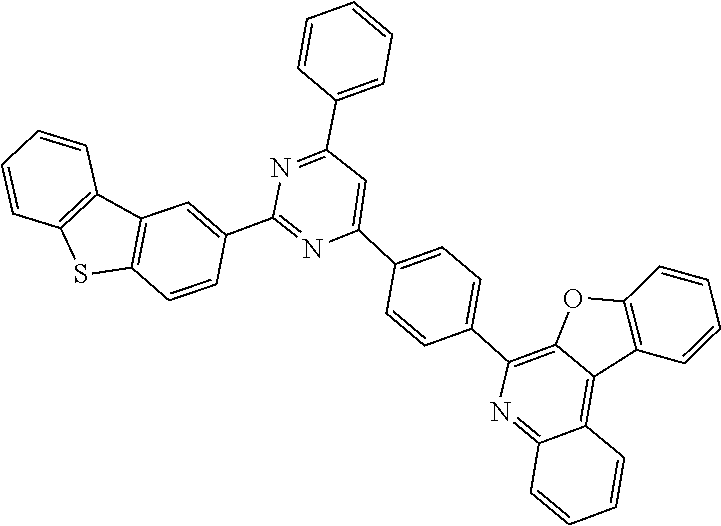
C1(C2=CC3=C(SC4=C3C=CC=C4)C=C2)=NC(C2=CC=C(C3=C4C(=C5C(=N3)C=CC=C5)C3=C(C=CC=C3)O4)C=C2)=CC(C2=CC=CC=C2)=N1
